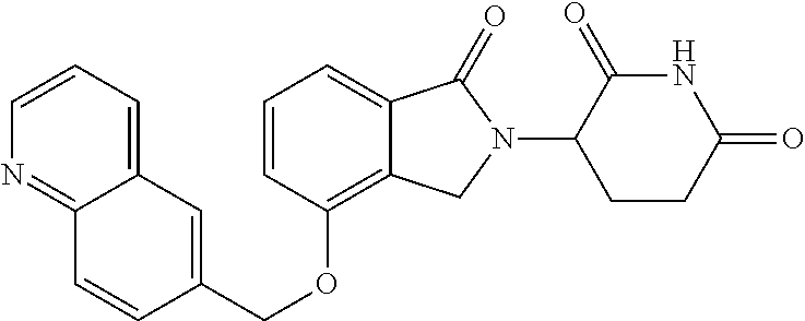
C(OC1=C2C(=CC=C1)C(=O)N(C1C(=O)NC(=O)CC1)C2)C1=CC2=CC=CN=C2C=C1
